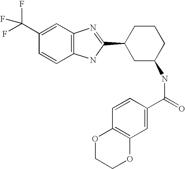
C1(C(F)(F)F)=CC2=C(C=C1)NC(C1CC(NC(=O)C3=CC4=C(C=C3)OCCO4)CCC1)=N2
